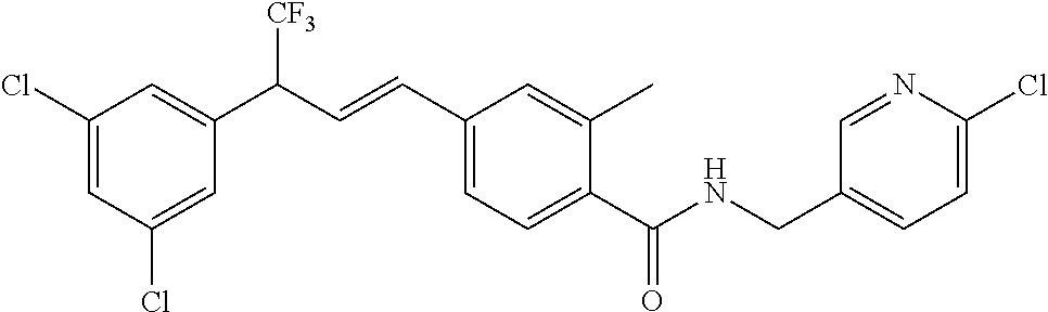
C1(Cl)=CC(C(C=CC2=CC=C(C(NCC3=CC=C(Cl)N=C3)=O)C(C)=C2)[CF3])=CC(Cl)=C1
